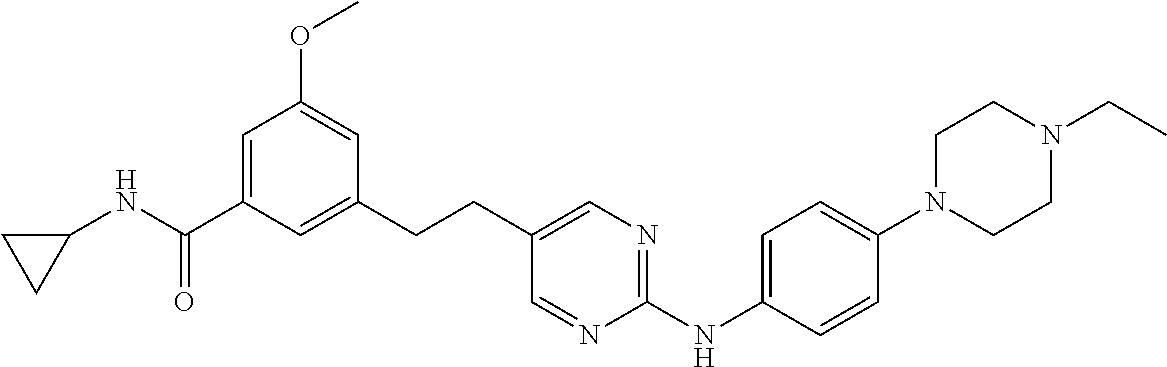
C1(CCC2=CN=C(NC3=CC=C(N4CCN(CC)CC4)C=C3)N=C2)=CC(C(NC2CC2)=O)=CC(OC)=C1
